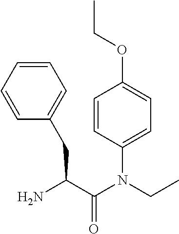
NC(C(N(CC)C1=CC=C(OCC)C=C1)=O)CC1=CC=CC=C1
